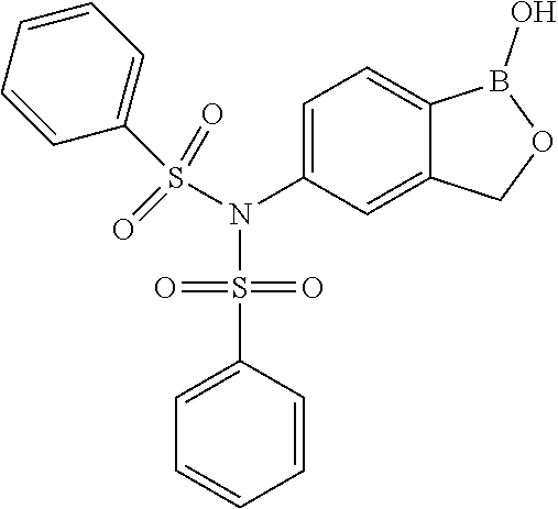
C1=C(N(S(C2=CC=CC=C2)(=O)=O)S(C2=CC=CC=C2)(=O)=O)C=C2C(=C1)B(O)OC2
